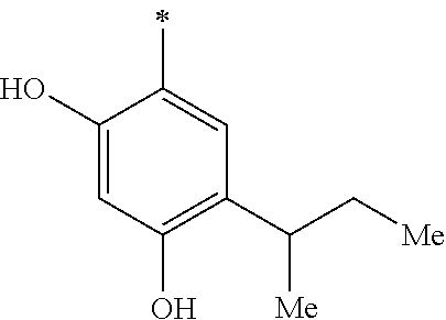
C1(O)=CC(O)=C(C(C[Me])[Me])C=C1C
